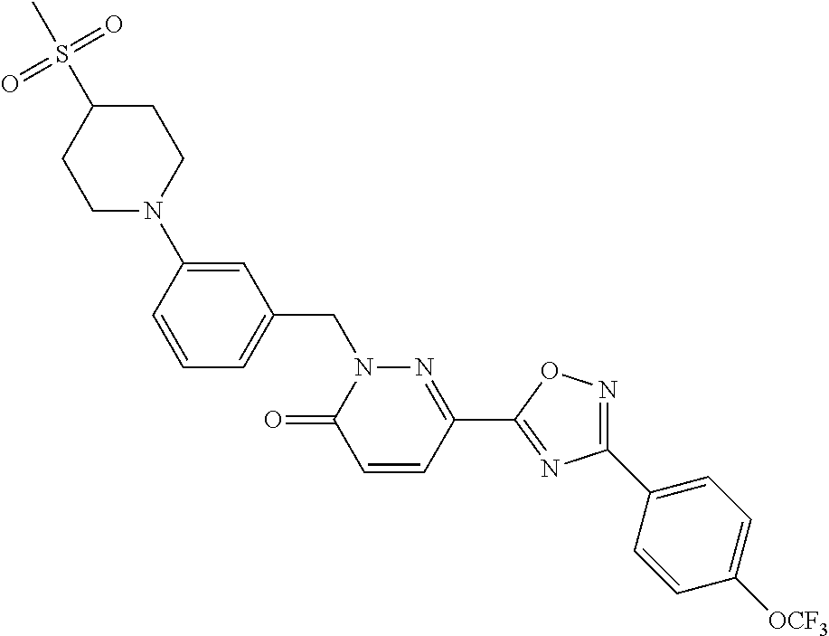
C1=CC(N2CCC(S(C)(=O)=O)CC2)=CC(CN2C(=O)C=CC(C3=NC(C4=CC=C([OCF3])C=C4)=NO3)=N2)=C1
